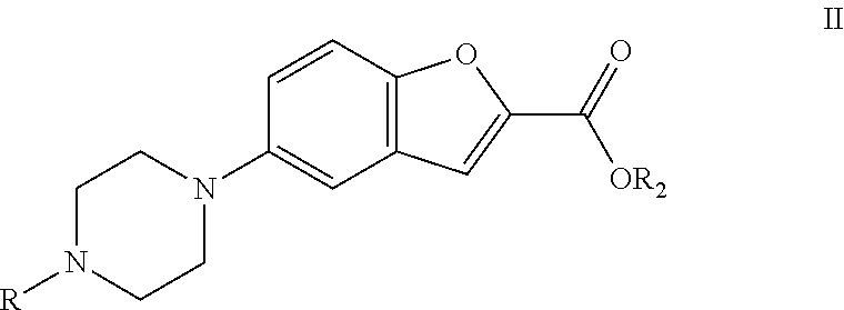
[R]N1CCN(C2=CC3=C(C=C2)OC(C(=O)[OR2])=C3)CC1
